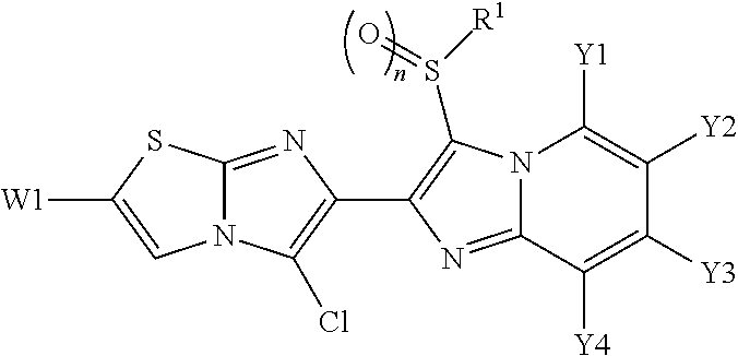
N12C(=NC(C3=C(S([R1])=O)N4C(=N3)C([Y4])=C([Y3])C([Y2])=C4[Y1])=C1Cl)SC([W1])=C2
